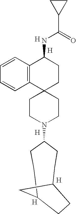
C1CN(C2CCC3CC(CC2)CC3)CCC12CCC(NC(C1CC1)=O)C1=C2C=CC=C1.[H].[H].[H].[H].[H]
